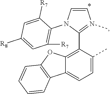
C12=C(C3=N(C)C=CN3C3=C([R7])C=C([R8])C=C3[R7])C(C)=CC=C1C1=C(O2)C=CC=C1
